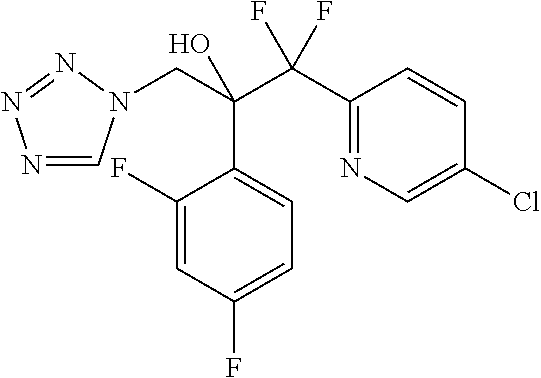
N1=CN(CC(C(C2=NC=C(Cl)C=C2)(F)F)(O)C2=CC=C(F)C=C2F)N=N1
